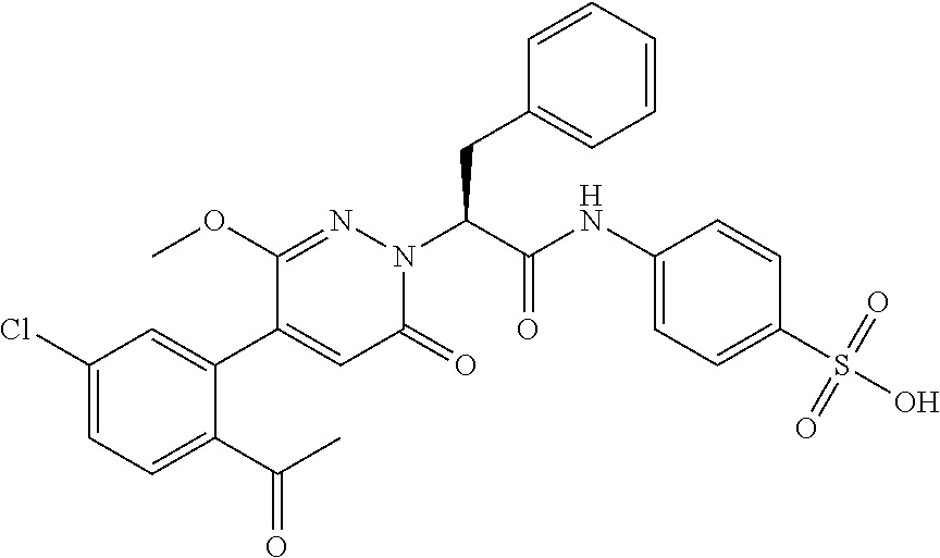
C1(Cl)=CC=C(C(C)=O)C(C2=CC(=O)N(C(C(=O)NC3=CC=C(S(O)(=O)=O)C=C3)CC3=CC=CC=C3)N=C2OC)=C1
